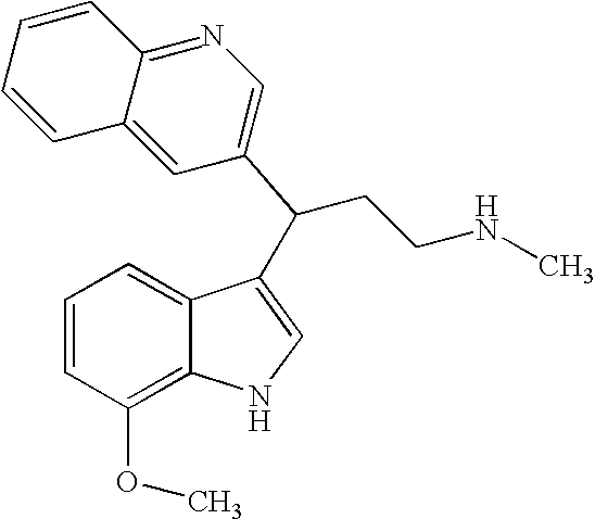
C1=CC(OC)=C2C(=C1)C(C(CCNC)C1=CN=C3C(=C1)C=CC=C3)=CN2
